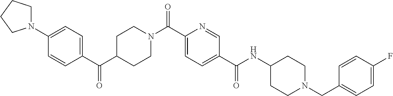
C(C1=CC=C(C(NC2CCN(CC3=CC=C(F)C=C3)CC2)=O)C=N1)(=O)N1CCC(C(C2=CC=C(N3CCCC3)C=C2)=O)CC1
